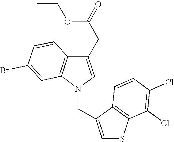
C1(CC(OCC)=O)=CN(CC2=CSC3=C2C=CC(Cl)=C3Cl)C2=C1C=CC(Br)=C2
